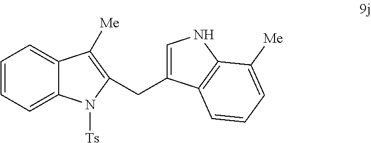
C1=CC=C2C(=C1)C([Me])=C(CC1=CNC3=C1C=CC=C3[Me])N2[Ts]
